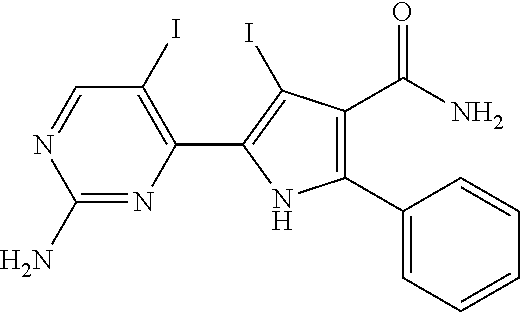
C1(N)=NC(C2=C(I)C(C(=O)N)=C(C3=CC=CC=C3)N2)=C(I)C=N1
